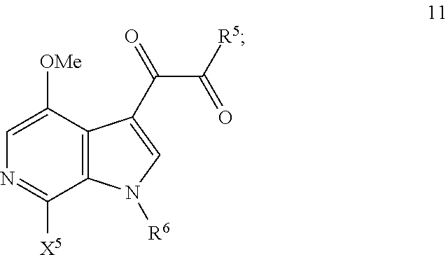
C12=C(C([OMe])=CN=C1[X5])C(C(C([R5])=O)=O)=CN2[R6]
